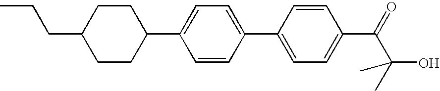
CCCC1CCC(C2=CC=C(C3=CC=C(C(=O)C(O)(C)C)C=C3)C=C2)CC1
